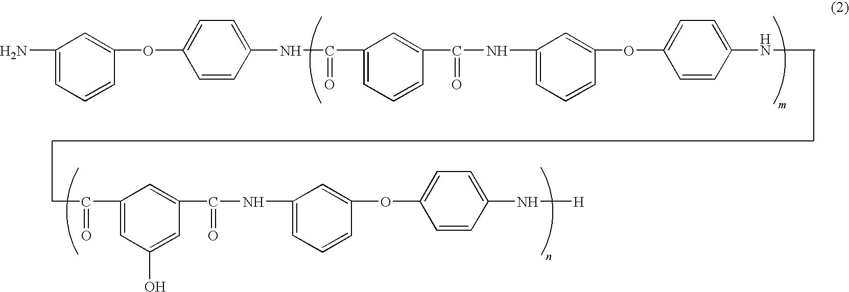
C1(N)=CC=CC(OC2=CC=C(NC(C3=CC=CC(C(NC4=CC=CC(OC5=CC=C(NC)C=C5)=C4)=O)=C3)=O)C=C2)=C1.CC(C1=CC(O)=CC(C(NC2=CC=CC(OC3=CC=C(N[H])C=C3)=C2)=O)=C1)=O
